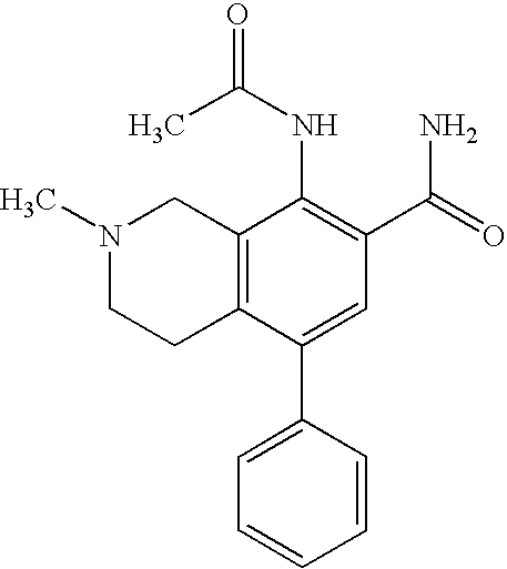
N1(C)CCC2=C(C1)C(NC(=O)C)=C(C(=O)N)C=C2C1=CC=CC=C1
